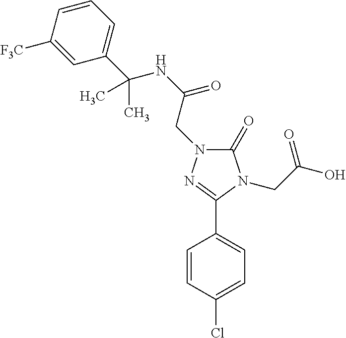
C1(Cl)=CC=C(C2=NN(CC(NC(C3=CC=CC([F3C])=C3)(C)C)=O)C(=O)N2CC(O)=O)C=C1
